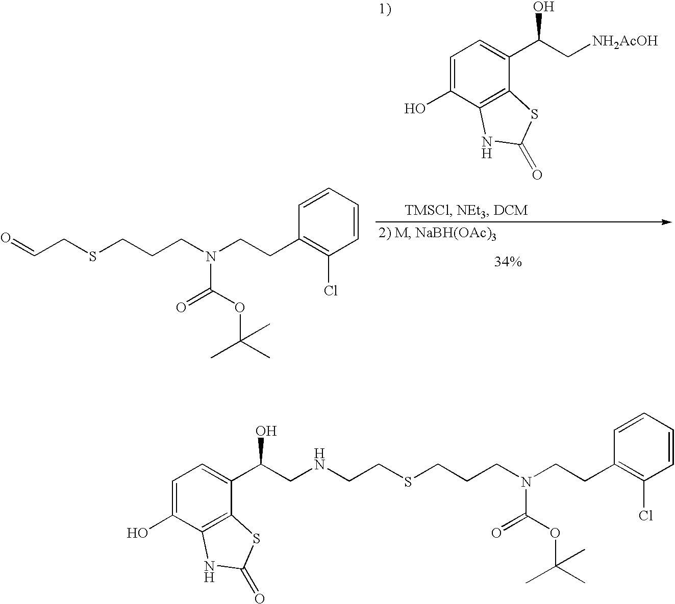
C1=CC=CC(CCN(CCCSCC=O)C(OC(C)(C)C)=O)=C1Cl.C1=C(O)C2=C(C(C(C[NH2AcOH])O)=C1)SC(=O)N2.C1=CC=CC(CCN(CCCSCCNCC(O)C2=CC=C(O)C3=C2SC(=O)N3)C(OC(C)(C)C)=O)=C1Cl
